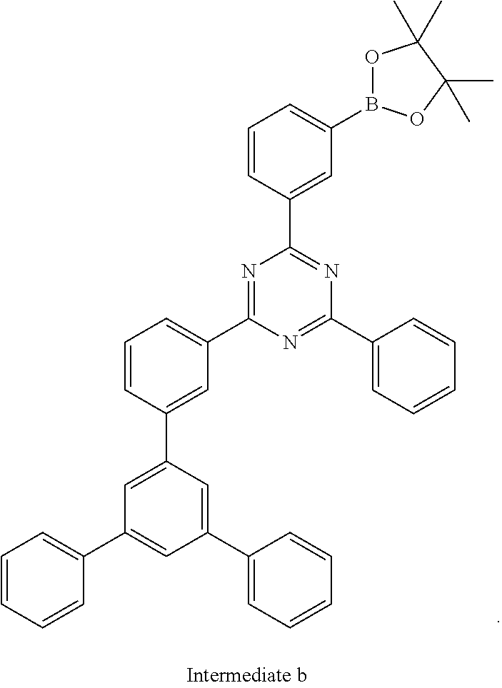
C1=CC(C2=CC(C3=CC=CC=C3)=CC(C3=CC=CC=C3)=C2)=CC(C2=NC(C3=CC(B4OC(C)(C)C(C)(C)O4)=CC=C3)=NC(C3=CC=CC=C3)=N2)=C1
